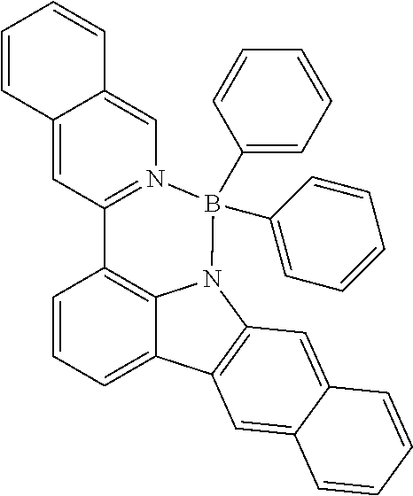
C1=CC=C2C3=C1C1=N(B(C4=CC=CC=C4)(C4=CC=CC=C4)N3C3=C2C=C2C(=C3)C=CC=C2)C=C2C(=C1)C=CC=C2
